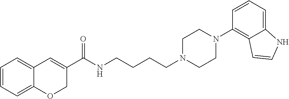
C1=CC=C2C(=C1)C=C(C(NCCCCN1CCN(C3=C4C(=CC=C3)NC=C4)CC1)=O)CO2
